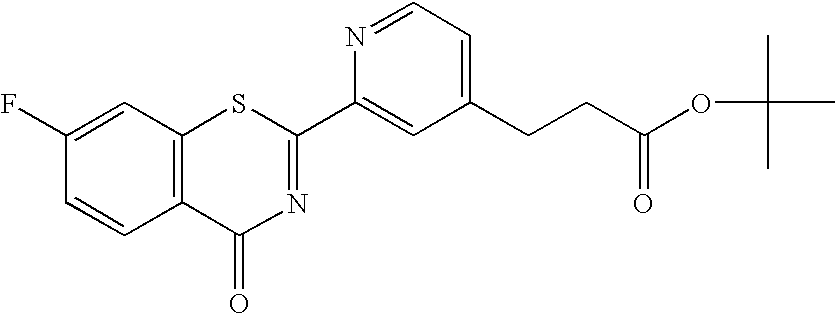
C1(F)=CC2=C(C=C1)C(=O)N=C(C1=CC(CCC(OC(C)(C)C)=O)=CC=N1)S2
